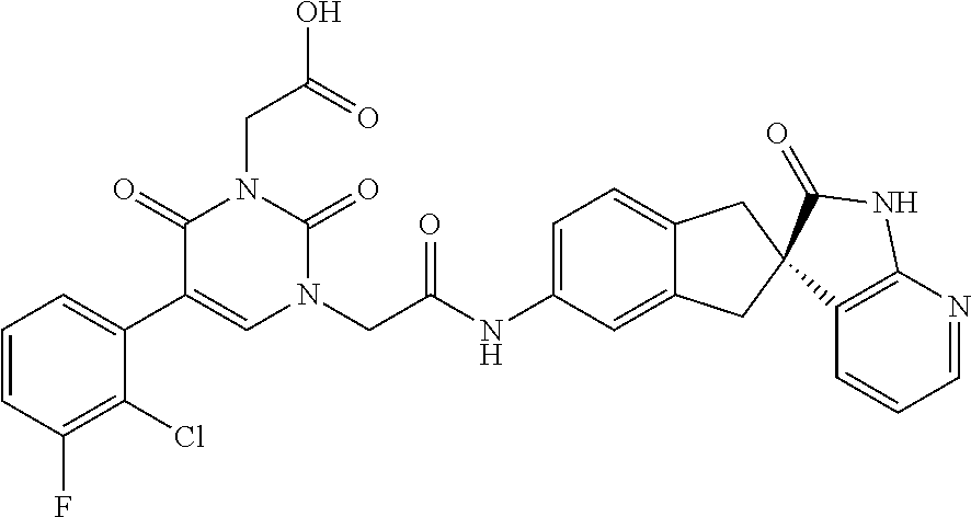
C1=CC(F)=C(Cl)C(C2=CN(CC(NC3=CC=C4C(=C3)CC3(C4)C4=C(N=CC=C4)NC3=O)=O)C(=O)N(CC(=O)O)C2=O)=C1
